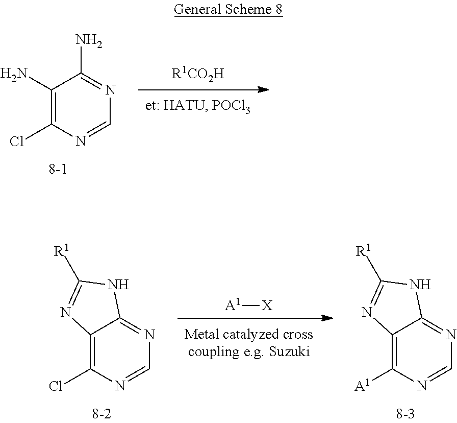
[A1][X].C1(Cl)=C2C(=NC=N1)NC([R1])=N2.C1([A1])=C2C(=NC=N1)NC([R1])=N2.[R1CO2H].C1(Cl)=C(N)C(N)=NC=N1
